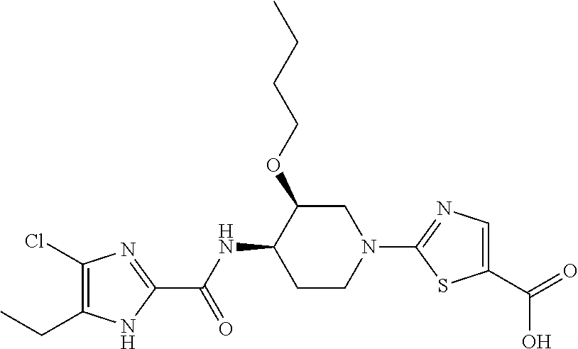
C1CN(C2=NC=C(C(O)=O)S2)CC(OCCCC)C1NC(C1=NC(Cl)=C(CC)N1)=O
